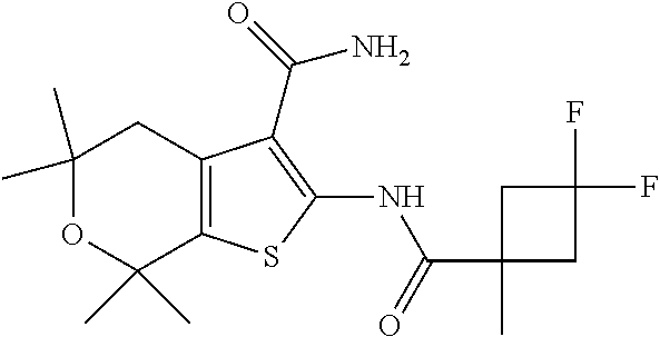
C1(C)(C)OC(C)(C)C2=C(C1)C(C(N)=O)=C(NC(=O)C1(C)CC(F)(F)C1)S2
